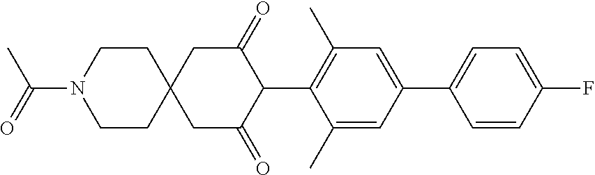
C1(C)=CC(C2=CC=C(F)C=C2)=CC(C)=C1C1C(=O)CC2(CC1=O)CCN(C(=O)C)CC2
